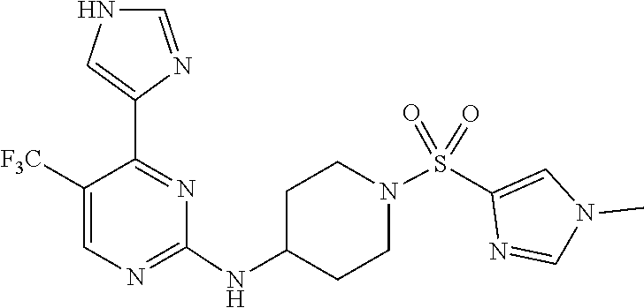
C1(NC2CCN(S(=O)(=O)C3=CN(C)C=N3)CC2)=NC=C([F3C])C(C2=CNC=N2)=N1
